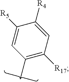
C1(C)=C([R17])C=C([R4])C([R5])=C1
